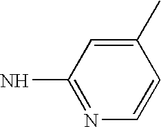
C1(C)=CC(N)=NC=C1
